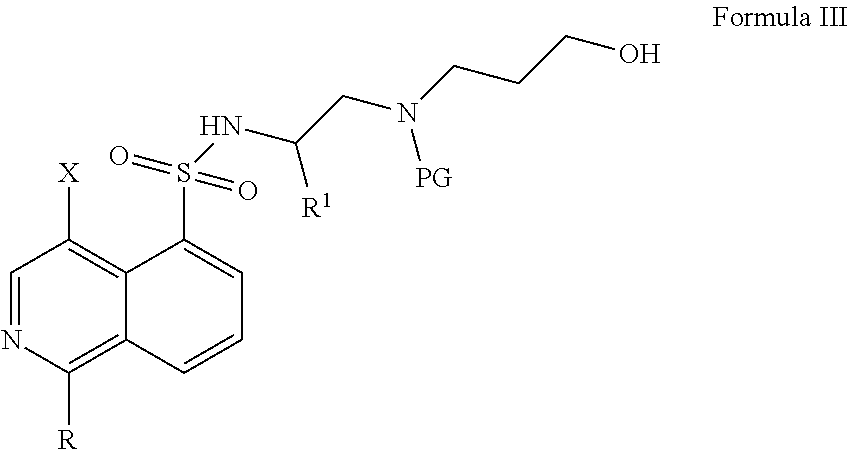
C1=NC([R])=C2C(=C1[X])C(S(NC(CN(CCCO)[PG])[R1])(=O)=O)=CC=C2
